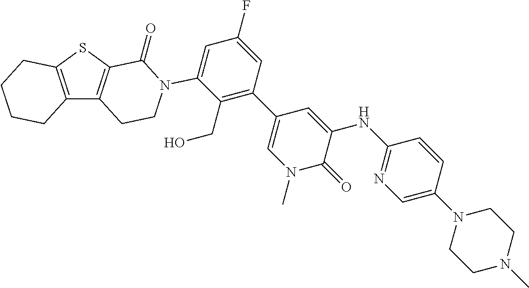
C12=C(SC3=C1CCN(C1=CC(F)=CC(C4=CN(C)C(=O)C(NC5=NC=C(N6CCN(C)CC6)C=C5)=C4)=C1CO)C3=O)CCCC2
